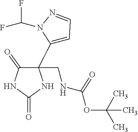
C1(CNC(=O)OC(C)(C)C)(C2=CC=NN2C(F)F)C(=O)NC(=O)N1
